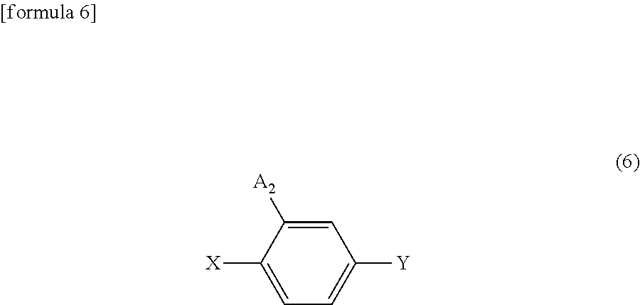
C1([X])=CC=C([Y])C=C1[A2]
